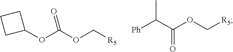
C1CC(OC(OC[R5])=O)C1.CC([Ph])C(=O)OC[R5]
